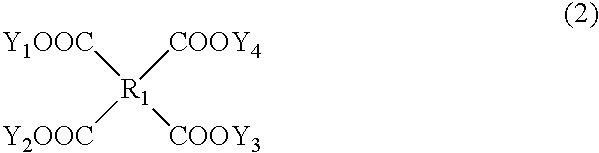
[Y1OOC][R1]([COOY3])([COOY4])[Y2OOC]
